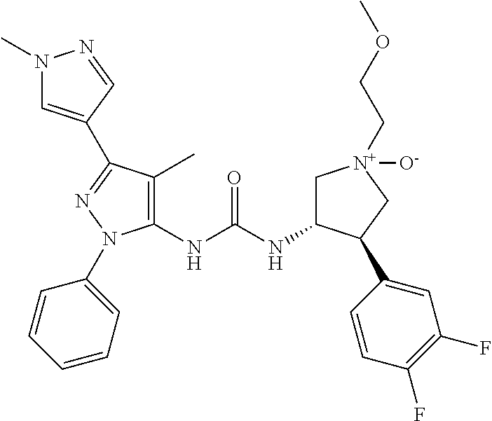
C1(NC(NC2C[N+](CCOC)([O-])CC2C2=CC(F)=C(F)C=C2)=O)=C(C)C(C2=CN(C)N=C2)=NN1C1=CC=CC=C1
